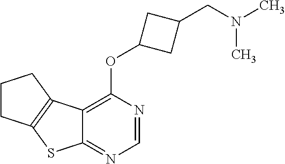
C1CC2=C(C1)C1=C(OC3CC(CN(C)C)C3)N=CN=C1S2
